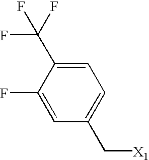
C1=C(F)C(C(F)(F)F)=CC=C1C[X1]
